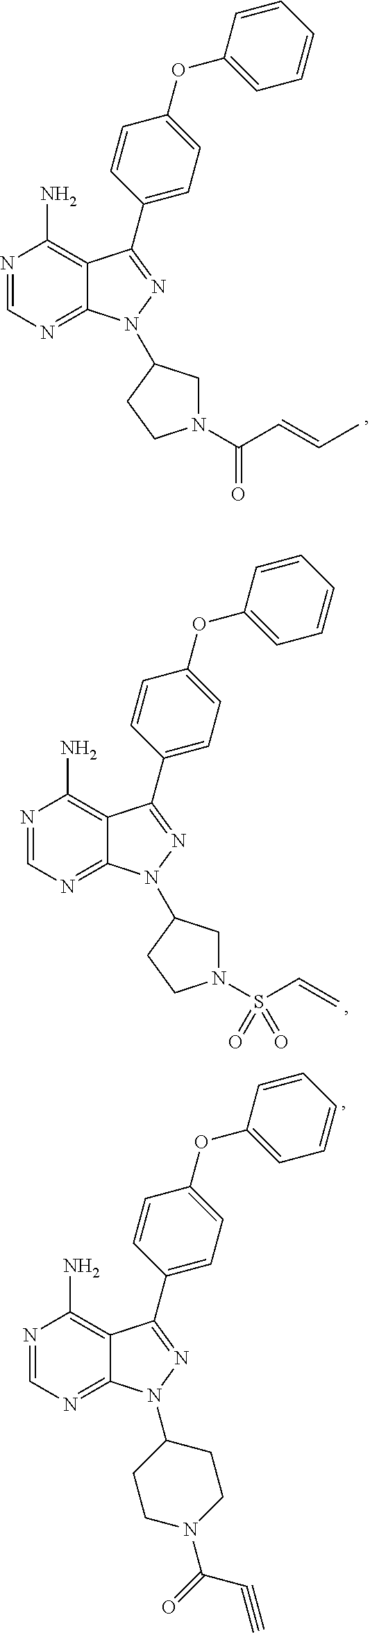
N1=CN=C2C(=C1N)C(C1=CC=C(OC3=CC=CC=C3)C=C1)=NN2C1CN(C(C=CC)=O)CC1.N1=CN=C2C(=C1N)C(C1=CC=C(OC3=CC=CC=C3)C=C1)=NN2C1CN(S(C=C)(=O)=O)CC1.N1=CN=C2C(=C1N)C(C1=CC=C(OC3=CC=CC=C3)C=C1)=NN2C1CCN(C(=O)C#C)CC1
